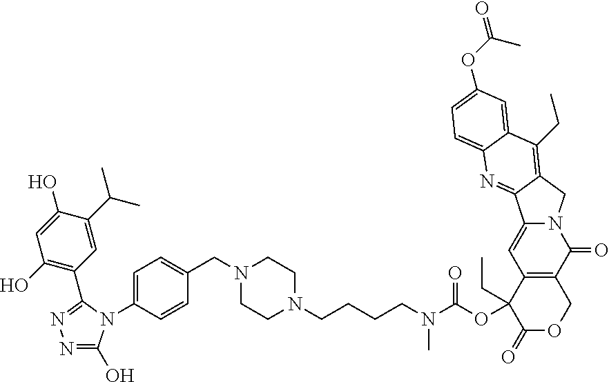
N1=C(O)N(C2=CC=C(CN3CCN(CCCCN(C(OC4(CC)C(=O)OCC5=C4C=C4N(C5=O)CC5=C(CC)C6=CC(OC(=O)C)=CC=C6N=C45)=O)C)CC3)C=C2)C(C2=C(O)C=C(O)C(C(C)C)=C2)=N1
